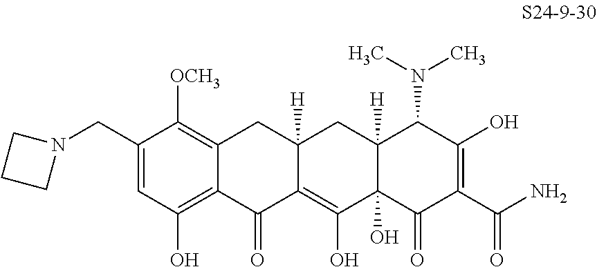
C1=C(CN2CCC2)C([OCH3])=C2C(=C1O)C(=O)C1=C(O)C3(O)C([H])(CC1([H])C2)C(N(C)C)C(O)=C(C(N)=O)C3=O
